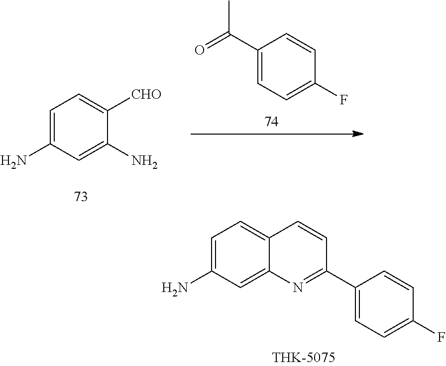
C1=C(N)C=C2C(=C1)C=CC(C1=CC=C(F)C=C1)=N2.C1=C(N)C=C(N)C([CHO])=C1.C1(C(C)=O)=CC=C(F)C=C1
